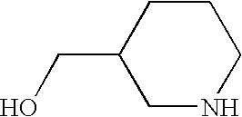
C1NCCCC1CO
